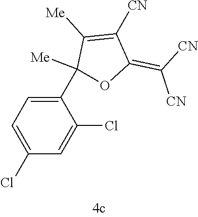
C1(C2([Me])OC(=C([CN])[CN])C([CN])=C2[Me])=CC=C(Cl)C=C1Cl
